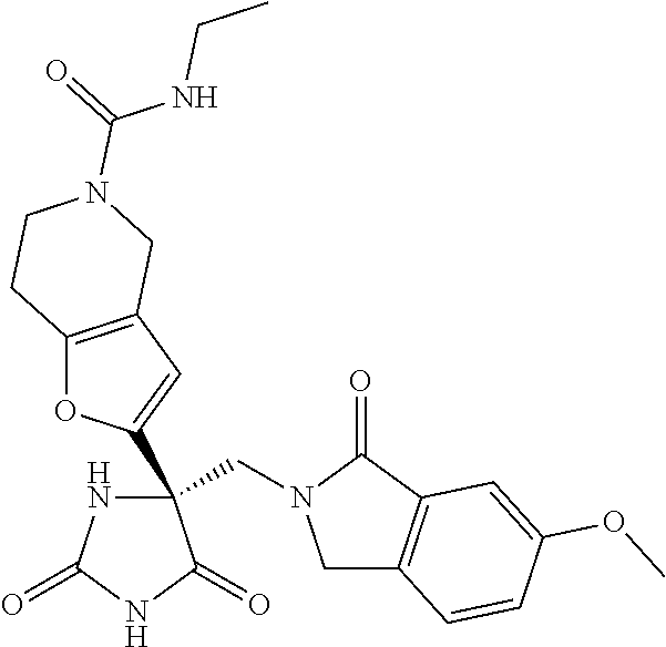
C(C1(C2=CC3=C(O2)CCN(C(=O)NCC)C3)NC(=O)NC1=O)N1CC2=C(C1=O)C=C(OC)C=C2
